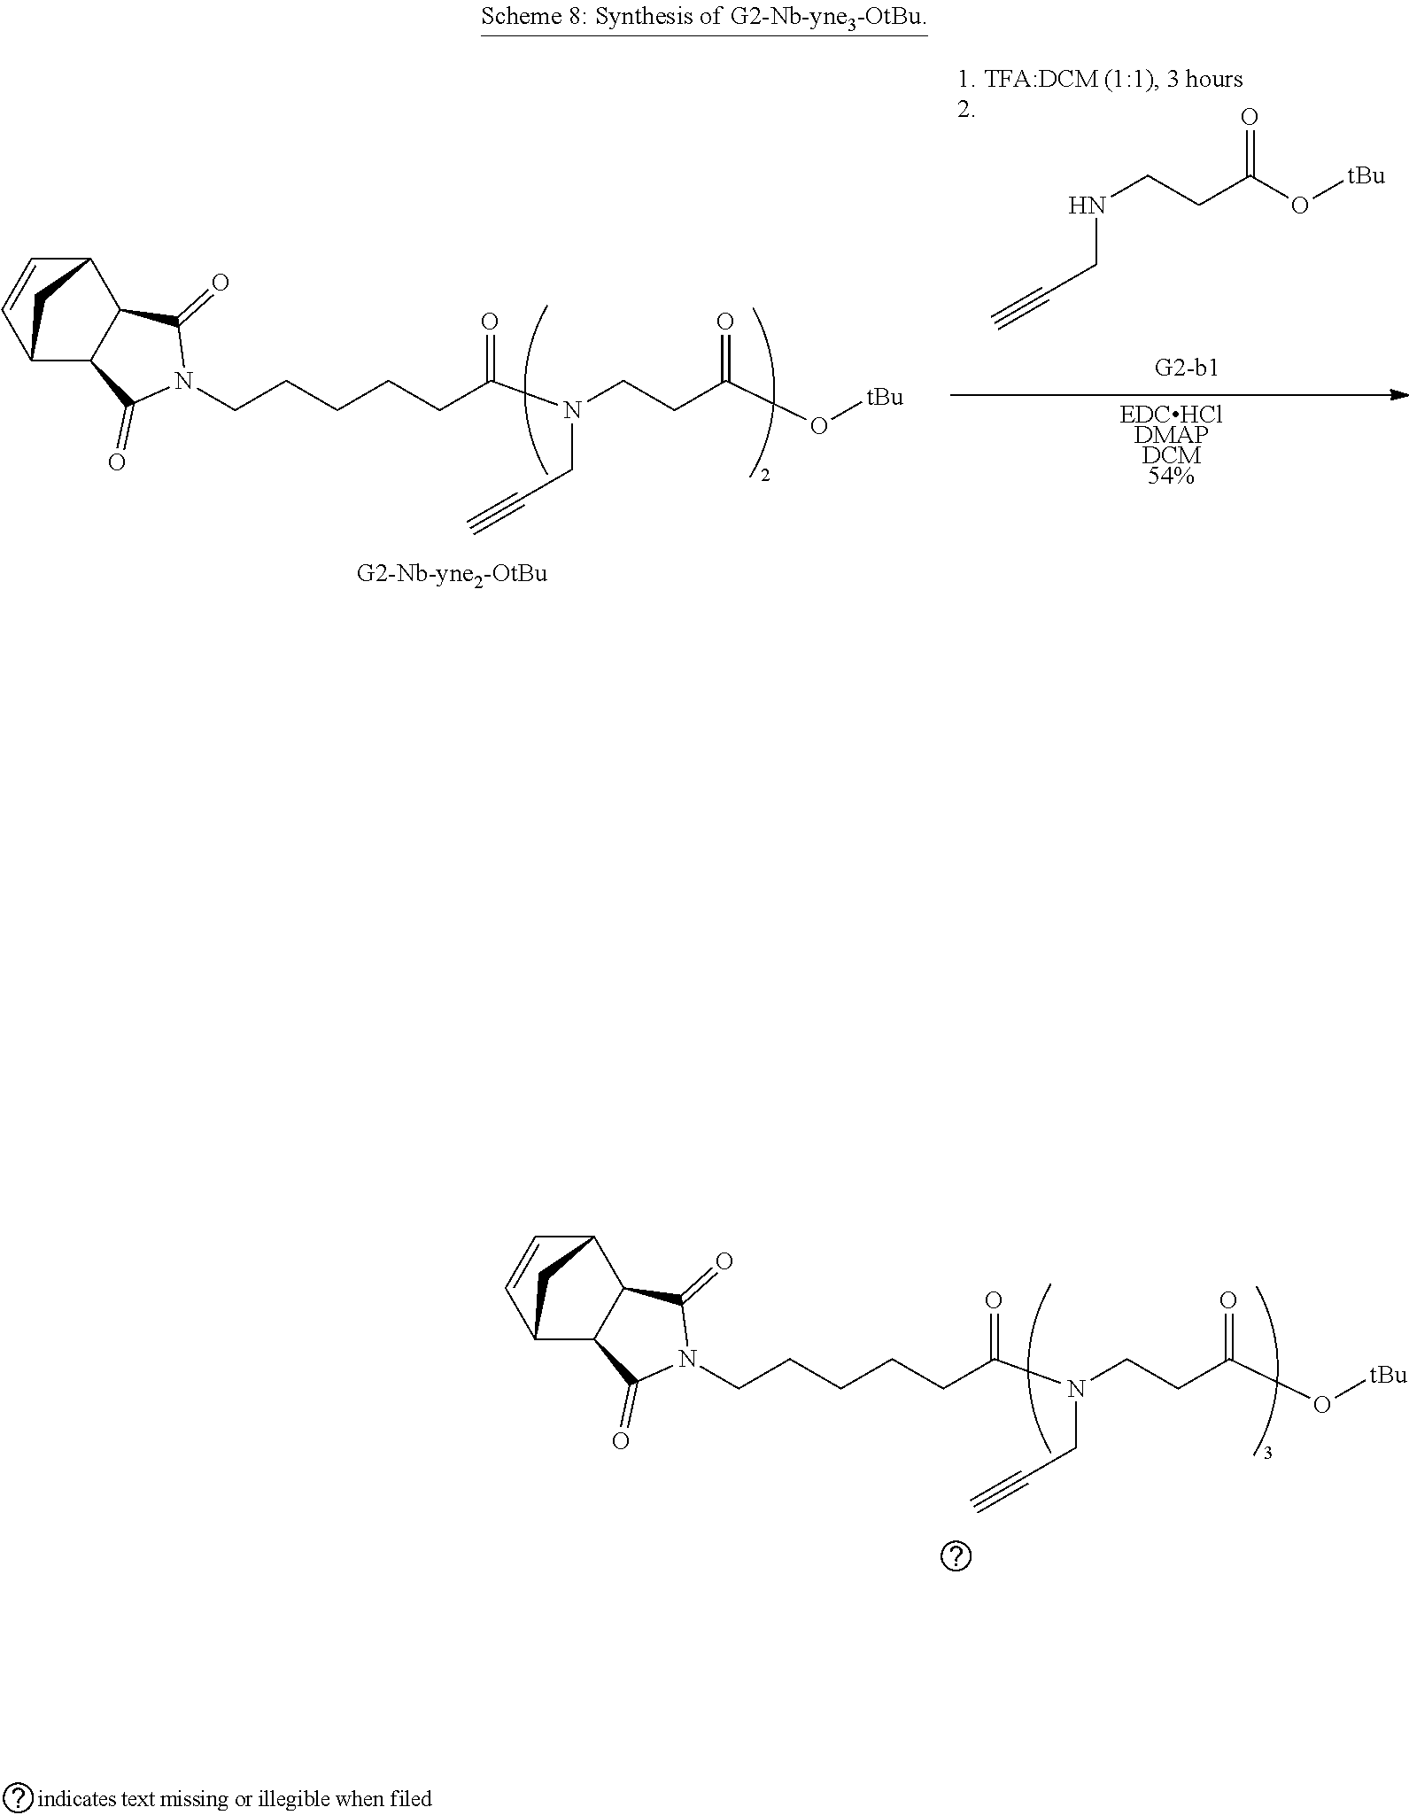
[EDCHClDMAPDCM54%].C(CNCCC(=O)O[tBu])#C.C1=CC2C3C(=O)N(CCCCCC(=O)N(CC#C)CCC(=O)O[tBu])C(=O)C3C1C2.C1=CC2C3C(=O)N(CCCCCC(=O)N(CC#C)CCC(=O)O[tBu])C(=O)C3C1C2
